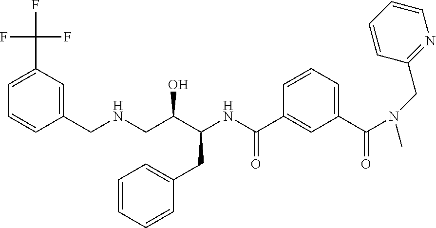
FC(C1=CC=CC(CNCC(C(NC(C2=CC(C(=O)N(CC3=NC=CC=C3)C)=CC=C2)=O)CC2=CC=CC=C2)O)=C1)(F)F
